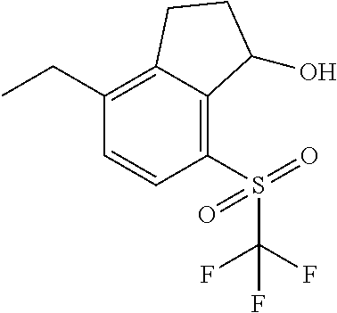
C(C1=C2C(=C(S(C(F)(F)F)(=O)=O)C=C1)C(O)CC2)C
